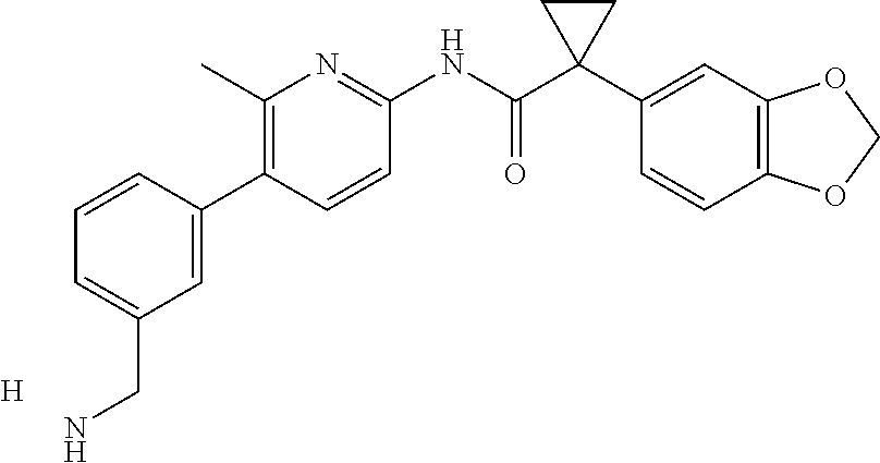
C1(C)=C(C2=CC(CN)=CC=C2)C=CC(NC(C2(C3=CC4=C(C=C3)OCO4)CC2)=O)=N1.[H]
